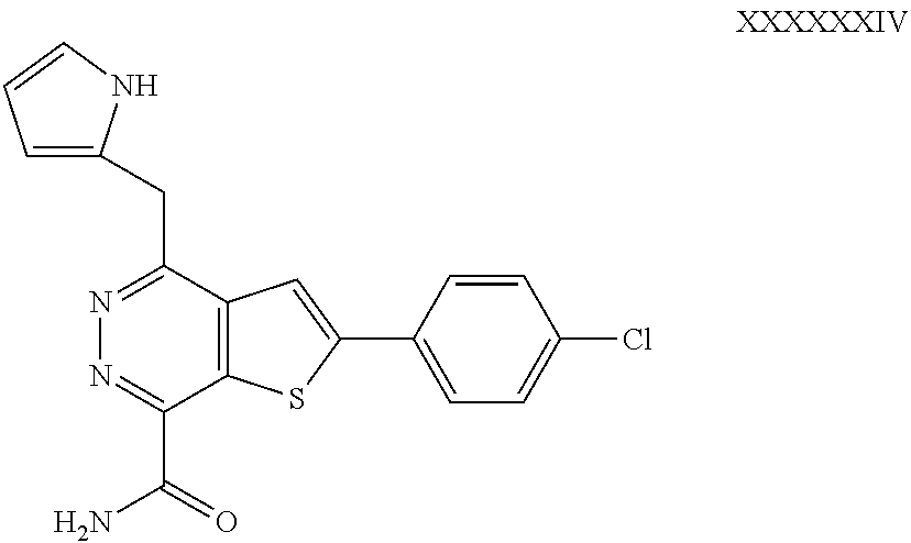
C(C1=NN=C(C(=O)N)C2=C1C=C(C1=CC=C(Cl)C=C1)S2)C1=CC=CN1
